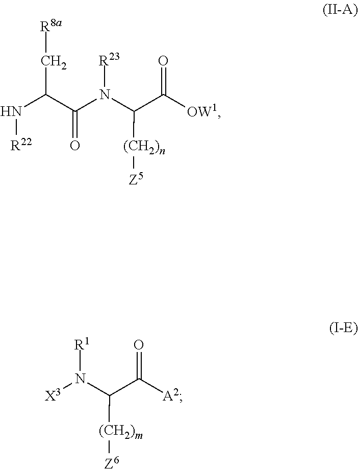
N(C(C(N(C(C([OW1])=O)[(CH2)n][Z5])[R23])=O)C[R8a])[R22].[X3]N(C(C([A2])=O)[(CH2)m][Z6])[R1]
